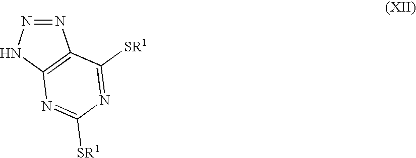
N1=NNC2=C1C([SR1])=NC([SR1])=N2
